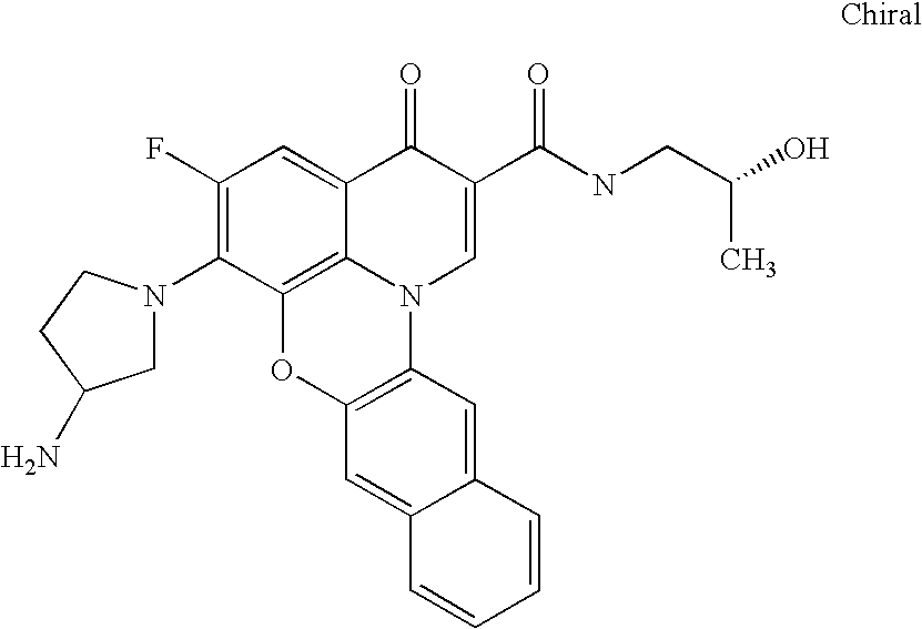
C1(F)=C(N2CC(N)CC2)C2=C3C(=C1)C(=O)C(C(NCC(O)C)=O)=CN3C1=C(O2)C=C2C(=C1)C=CC=C2
